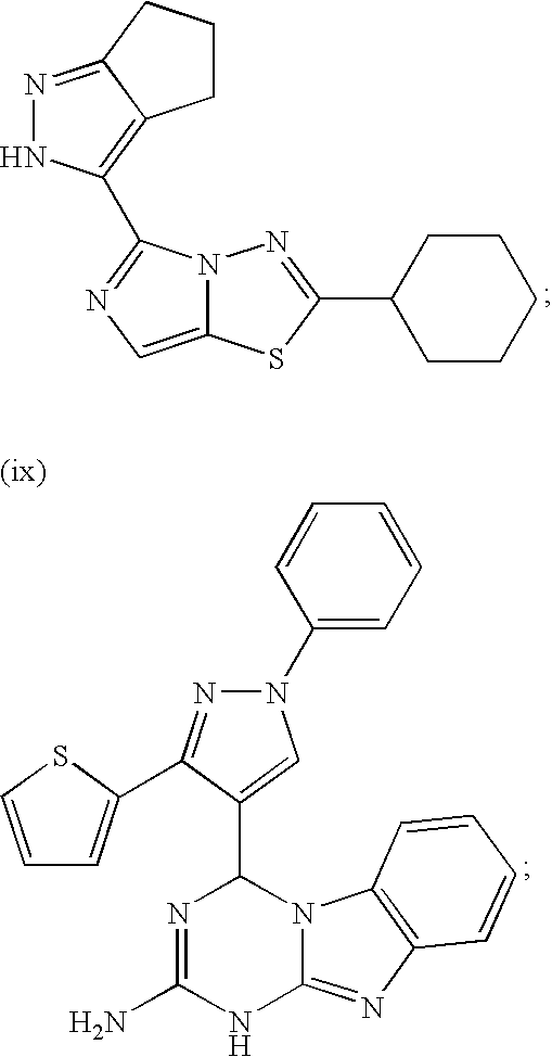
C1CC(C2=NN3C(=CN=C3C3=C4CCCC4=NN3)S2)CCC1.N1=C(N)NC2=NC3=C(N2C1C1=CN(C2=CC=CC=C2)N=C1C1=CC=CS1)C=CC=C3
